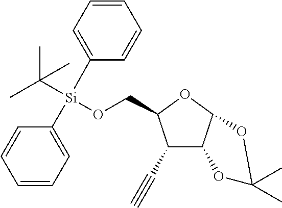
C1(C#C)C2C(OC1CO[Si](C1=CC=CC=C1)(C(C)(C)C)C1=CC=CC=C1)OC(C)(C)O2
